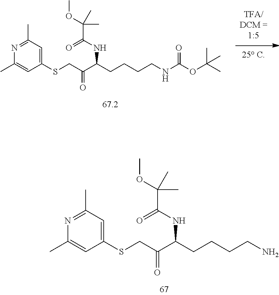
S(CC(C(CCCCN)NC(C(OC)(C)C)=O)=O)C1=CC(C)=NC(C)=C1.S(CC(C(CCCCNC(OC(C)(C)C)=O)NC(C(OC)(C)C)=O)=O)C1=CC(C)=NC(C)=C1
